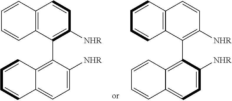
C12=C(C(C3=C4C(=CC=C3[NHR])C=CC=C4)=C([NHR])C=C1)C=CC=C2.C1([NHR])=C(C2=C3C(=CC=C2[NHR])C=CC=C3)C2=C(C=CC=C2)C=C1
